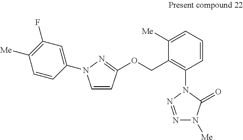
C1([Me])=CC=CC(N2N=NN([Me])C2=O)=C1COC1=NN(C2=CC(F)=C([Me])C=C2)C=C1
